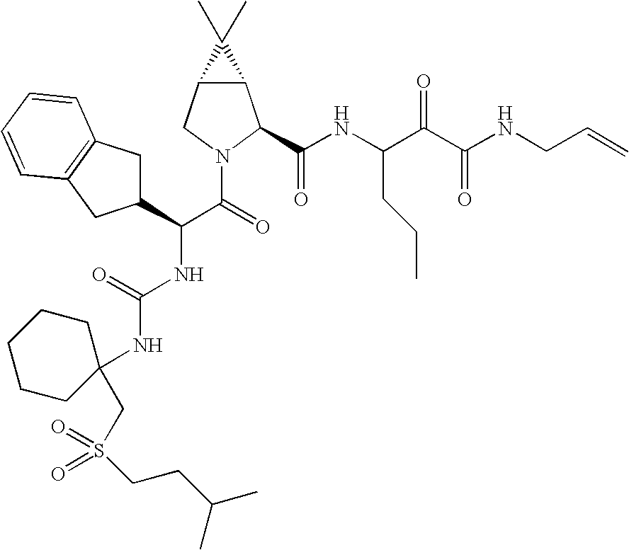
C12C(CN(C(C(NC(=O)NC3(CS(=O)(=O)CCC(C)C)CCCCC3)C3CC4=C(C3)C=CC=C4)=O)C1C(NC(C(C(NCC=C)=O)=O)CCC)=O)C2(C)C
